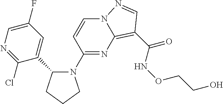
C1(F)=CN=C(Cl)C(C2N(C3=NC4=C(C(NOCCO)=O)C=NN4C=C3)CCC2)=C1
